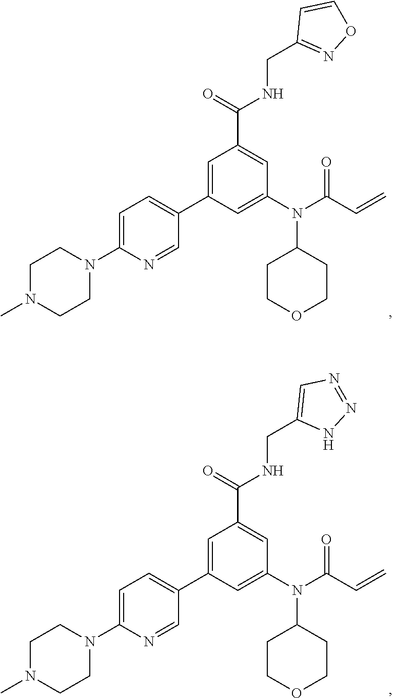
C1(N(C2=CC(C3=CC=C(N4CCN(C)CC4)N=C3)=CC(C(=O)NCC3=NOC=C3)=C2)C(C=C)=O)CCOCC1.C1(N(C2=CC(C3=CC=C(N4CCN(C)CC4)N=C3)=CC(C(=O)NCC3=CN=NN3)=C2)C(C=C)=O)CCOCC1
